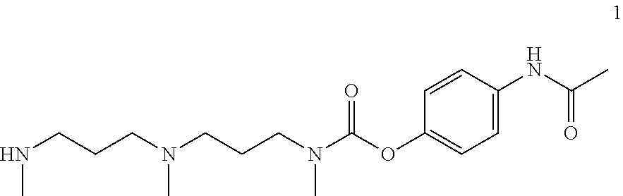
N(C)CCCN(C)CCCN(C)C(OC1=CC=C(NC(C)=O)C=C1)=O
